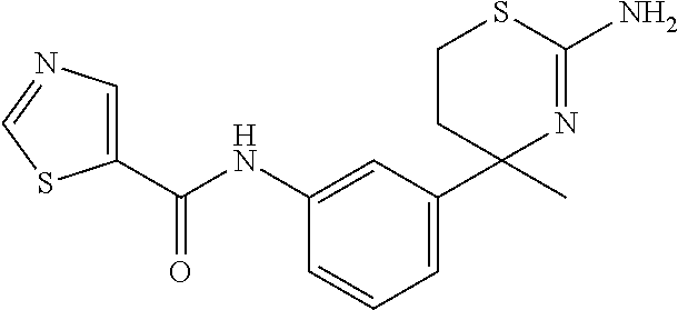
C1(NC(C2=CN=CS2)=O)=CC(C2(C)N=C(N)SCC2)=CC=C1
